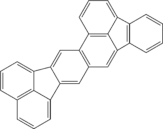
C12=C3C4=C(C=C1C1=C(C2=CC=C3)C=CC=C1)C=C1C(=C4)C2=CC=CC3=C2C1=CC=C3
